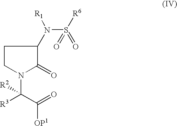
C1CN(C(C([OP1])=O)([R2])[R3])C(=O)C1N([R1])S([R6])(=O)=O
